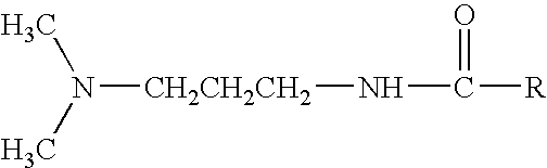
N([CH2CH2CH2]NC([R])=O)(C)C
